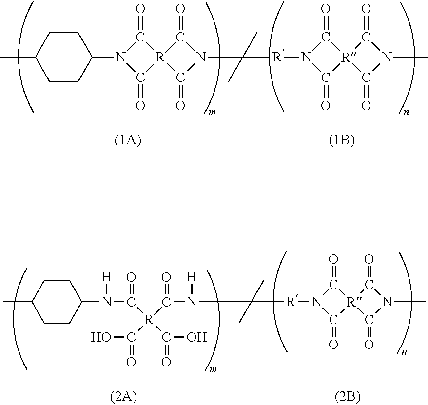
C1C(C)CCC(N2C(=O)[R]3(C2=O)C(=O)N(C([R]N2C(=O)[R]4(C2=O)C(=O)N(C)C4=O)(C)C)C3=O)C1.[R](N1C(=O)[R]2(C1=O)C(=O)N(C)C2=O)C(N([H])C(=O)[R](C(N(C1CCC(C)CC1)[H])=O)(C(=O)O)C(=O)O)(C)C
